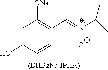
C1=C(O)C=CC(C=[N+](C(C)C)[O-])=C1[ONa]
